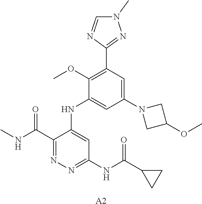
C1(C(NC)=O)=NN=C(NC(C2CC2)=O)C=C1NC1=CC(N2CC(OC)C2)=CC(C2=NN(C)C=N2)=C1OC.[A2]
